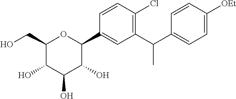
C1(CO)C(O)C(O)C(O)C(C2=CC(C(C3=CC=C([OEt])C=C3)C)=C(Cl)C=C2)O1
